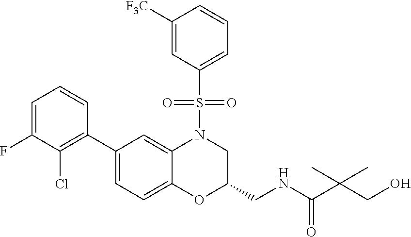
C1=C(F)C(Cl)=C(C2=CC=C3C(=C2)N(S(C2=CC=CC([F3C])=C2)(=O)=O)CC(CNC(=O)C(CO)(C)C)O3)C=C1
